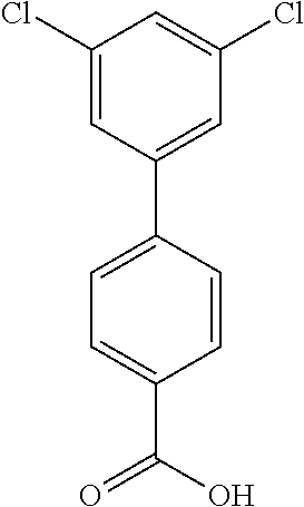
C1=CC(C2=CC(Cl)=CC(Cl)=C2)=CC=C1C(O)=O
